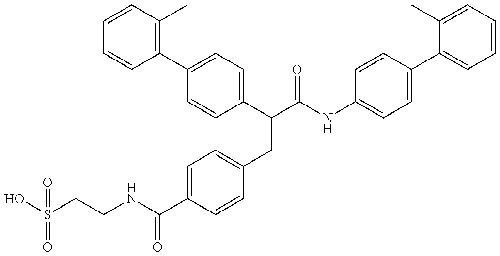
OS(CCNC(C1=CC=C(CC(C(NC2=CC=C(C3=CC=CC=C3C)C=C2)=O)C2=CC=C(C3=C(C)C=CC=C3)C=C2)C=C1)=O)(=O)=O
